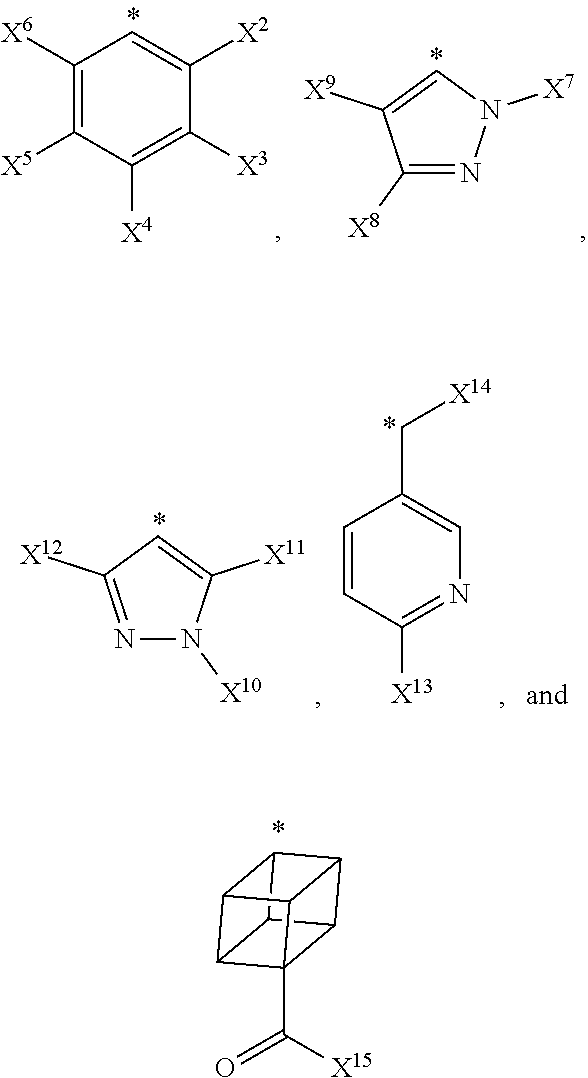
C1([X6])=C([X5])C([X4])=C([X3])C([X2])=C1.C1([X8])=NN([X7])C=C1[X9].N1=C([X12])C=C([X11])N1[X10].C1=CC([X13])=NC=C1C[X14].C([X15])(=O)C12C3C4C1C1C4C3C12
